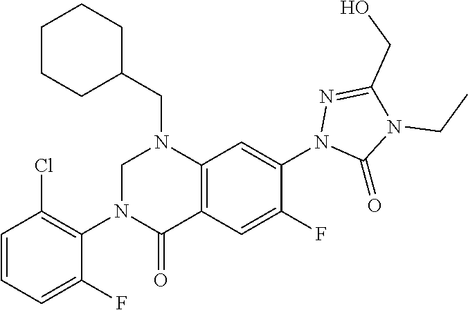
CCN1C(=O)N(C2=CC3=C(C(=O)N(C4=C(Cl)C=CC=C4F)CN3CC3CCCCC3)C=C2F)N=C1CO
